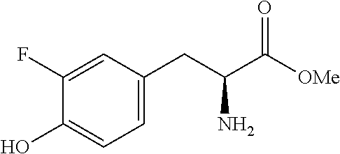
C1(F)=CC(CC(C([OMe])=O)N)=CC=C1O
